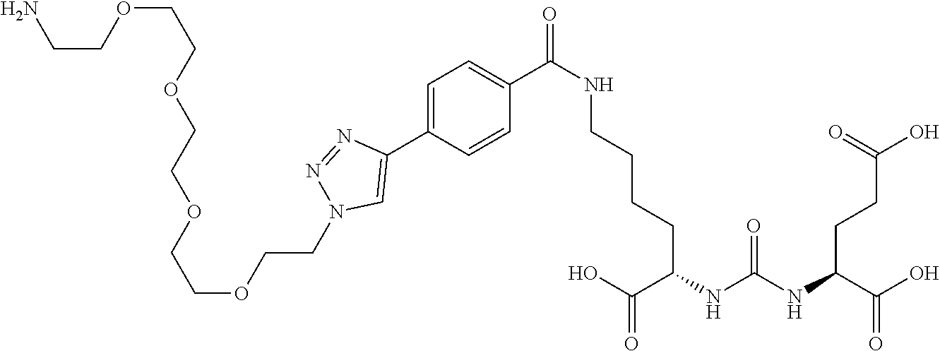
OC(C(NC(NC(C(O)=O)CCC(O)=O)=O)CCCCNC(=O)C1=CC=C(C2=CN(CCOCCOCCOCCOCCN)N=N2)C=C1)=O
